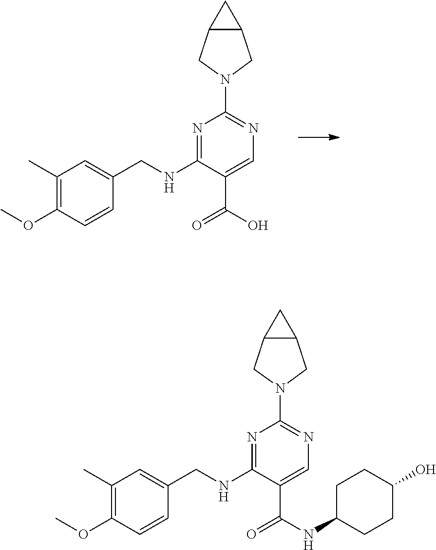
N1=C(NCC2=CC(C)=C(OC)C=C2)C(C(O)=O)=CN=C1N1CC2C(C1)C2.N1=C(NCC2=CC(C)=C(OC)C=C2)C(C(NC2CCC(O)CC2)=O)=CN=C1N1CC2C(C1)C2
